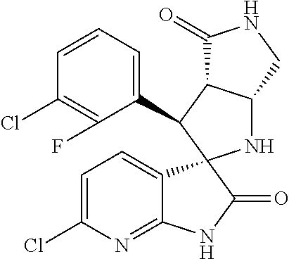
C1(C2C3C(NC24C2=CC=C(Cl)N=C2NC4=O)CNC3=O)=CC=CC(Cl)=C1F
